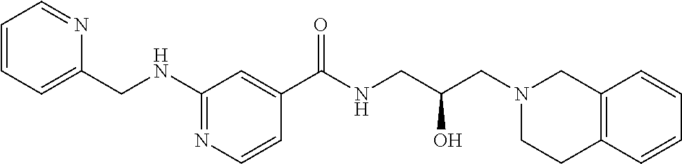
C12=C(C=CC=C1)CCN(CC(CNC(C1=CC(NCC3=CC=CC=N3)=NC=C1)=O)O)C2
